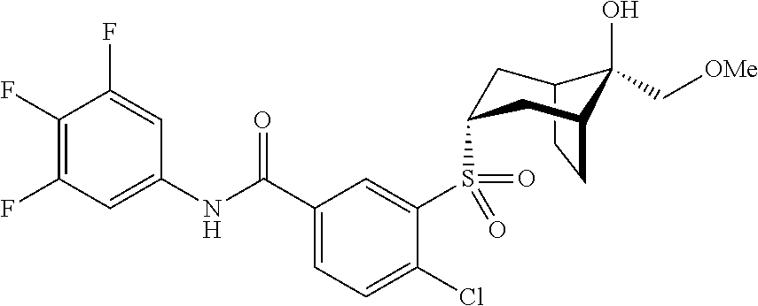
C12CCC(CC(S(C3=CC(C(NC4=CC(F)=C(F)C(F)=C4)=O)=CC=C3Cl)(=O)=O)C1)C2(O)C[OMe]
